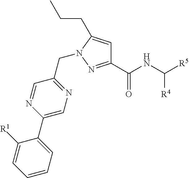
C(C1=NC=C(C2=CC=CC=C2[R1])N=C1)N1N=C(C(NC([R5])[R4])=O)C=C1CCC
